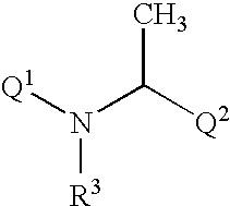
[Q1]N(C([Q2])C)[R3]
